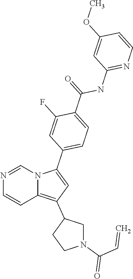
N1=CN2C(=C(C3CN(C(C=C)=O)CC3)C=C2C2=CC=C(C(=O)NC3=NC=CC(OC)=C3)C(F)=C2)C=C1
